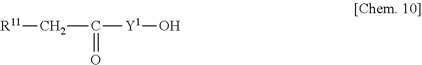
C(C(=O)[Y1]O)[R11]
